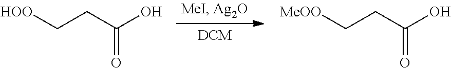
[HOO]CCC(O)=O.[MeOO]CCC(O)=O
